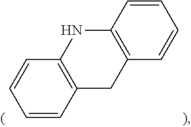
C1=CC2=C(C=C1)NC1=C(C2)C=CC=C1
